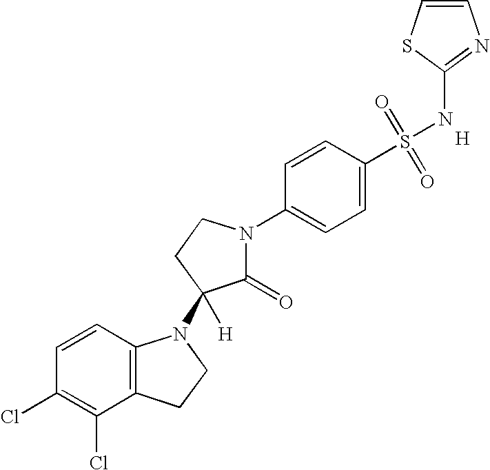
C1=CC2=C(C(Cl)=C1Cl)CCN2C1([H])C(=O)N(C2=CC=C(S(=O)(=O)NC3=NC=CS3)C=C2)CC1.[H]
